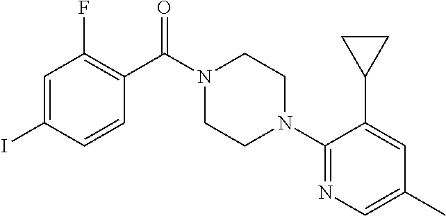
C1=C(I)C=CC(C(N2CCN(C3=NC=C(C)C=C3C3CC3)CC2)=O)=C1F
